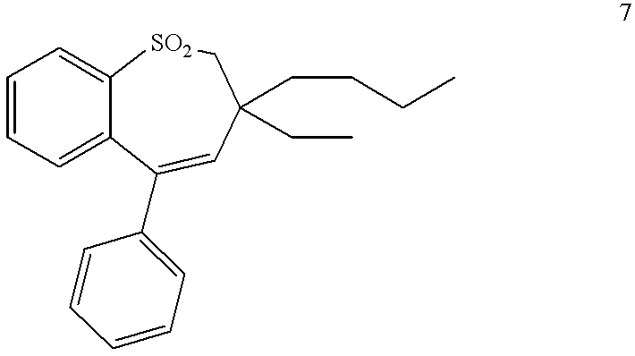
C1=CC=C2C(=C1)[SO2]CC(CCCC)(CC)C=C2C1=CC=CC=C1
